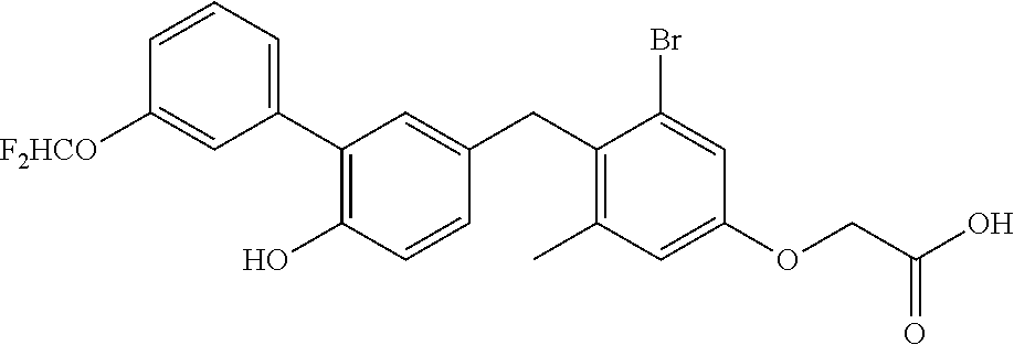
C1(C2=C(O)C=CC(CC3=C(C)C=C(OCC(O)=O)C=C3Br)=C2)=CC=CC([F2HCO])=C1
